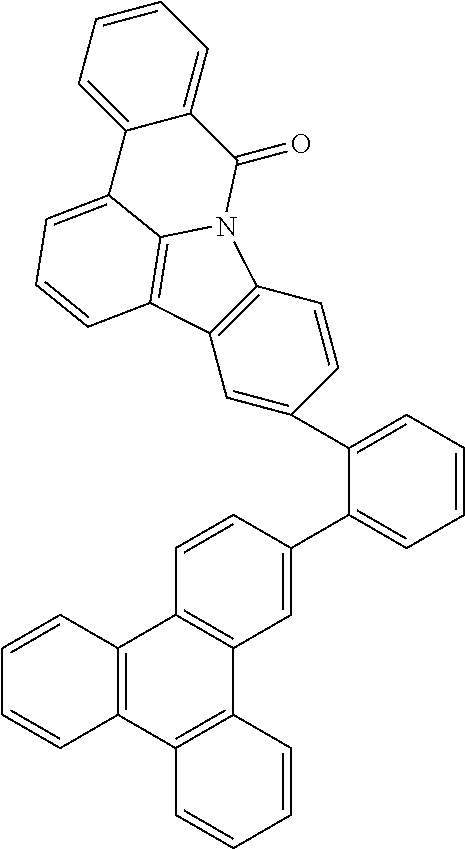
C1=CC2=C(C=C1)C1=C(C3=C2C=CC(C2=CC=CC=C2C2=CC4=C(C=C2)N2C5=C4C=CC=C5C4=CC=CC=C4C2=O)=C3)C=CC=C1
